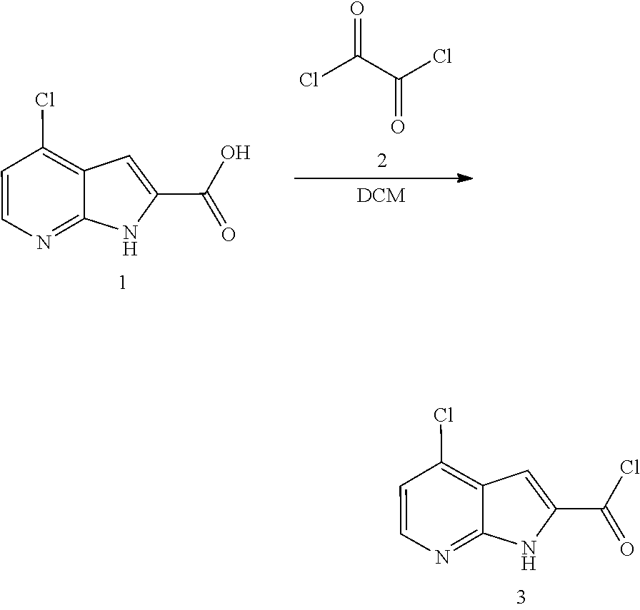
ClC(C(Cl)=O)=O.C12=NC=CC(Cl)=C1C=C(C(O)=O)N2.C12=NC=CC(Cl)=C1C=C(C(Cl)=O)N2
